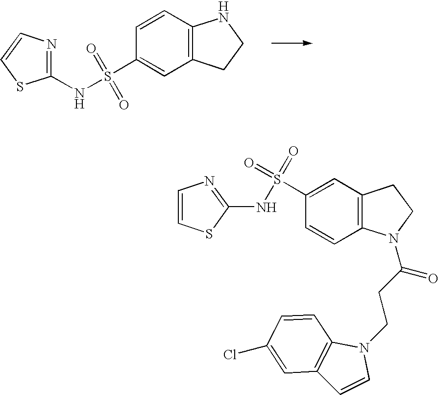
C1(NS(=O)(=O)C2=CC3=C(C=C2)NCC3)=NC=CS1.C1=CSC(NS(=O)(=O)C2=CC3=C(C=C2)N(C(=O)CCN2C4=C(C=C2)C=C(Cl)C=C4)CC3)=N1
